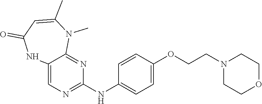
C12=CN=C(NC3=CC=C(OCCN4CCOCC4)C=C3)N=C1N(C)C(C)=CC(=O)N2
